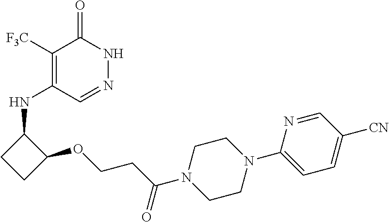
C1([F3C])=C(NC2CCC2OCCC(N2CCN(C3=CC=C([CN])C=N3)CC2)=O)C=NNC1=O
